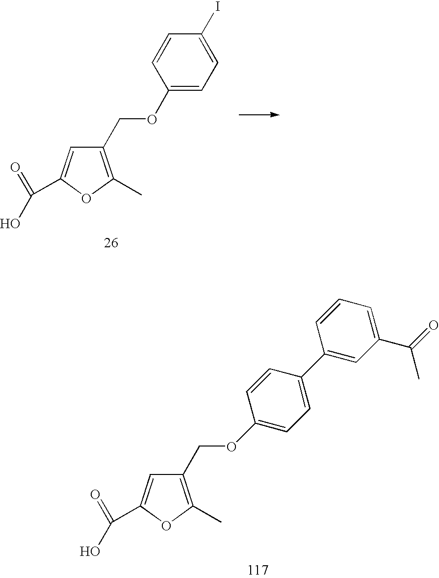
C1(COC2=CC=C(I)C=C2)=C(C)OC(C(=O)O)=C1.C1(COC2=CC=C(C3=CC(C(C)=O)=CC=C3)C=C2)=C(C)OC(C(=O)O)=C1
